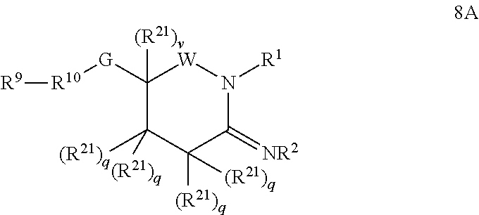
C1([G][R10][R9])([(R21)v])C([(R21)q])([(R21)q])C([(R21)q])([(R21)q])C(=[NR2])N([R1])[W]1
